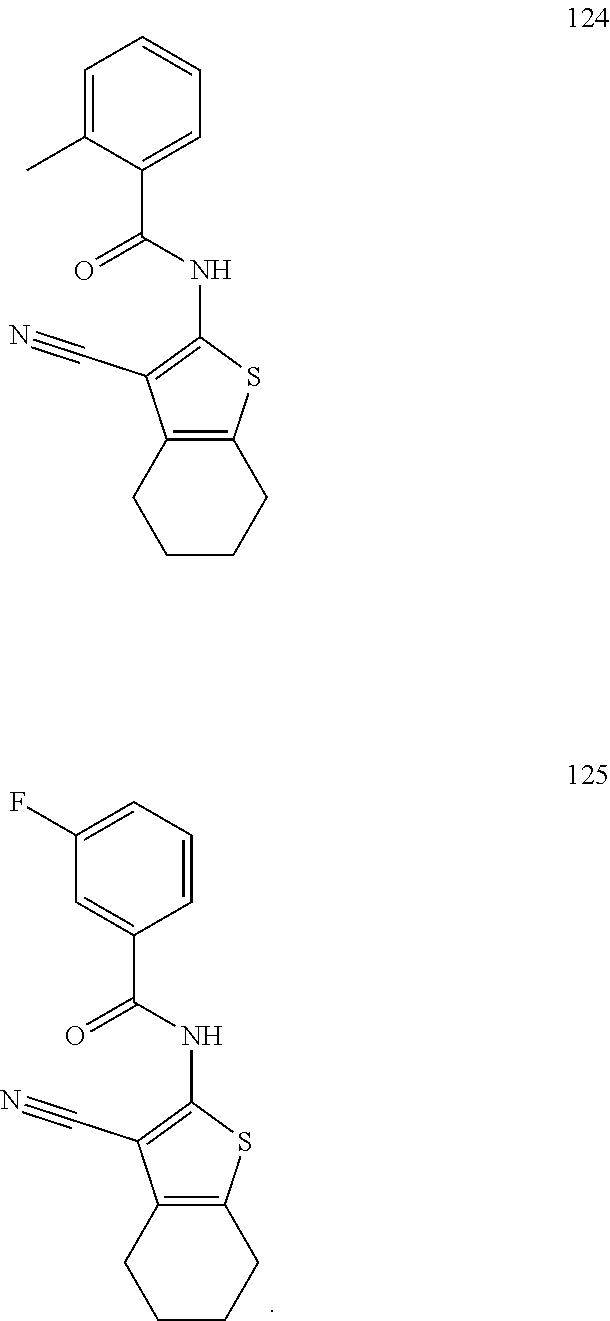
C12=C(SC(NC(C3=CC(F)=CC=C3)=O)=C1C#N)CCCC2.C12=C(SC(NC(C3=CC=CC=C3C)=O)=C1C#N)CCCC2
